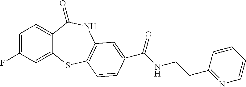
C1=C(F)C=C2C(=C1)C(=O)NC1=C(S2)C=CC(C(NCCC2=NC=CC=C2)=O)=C1
